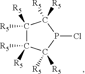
C1([R5])([R5])C([R5])([R5])C([R5])([R5])P(Cl)C1([R5])[R5]
